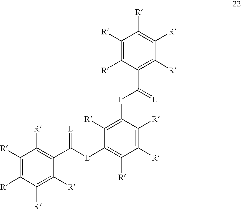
C1([R])=C([R])C([R])=C([R])C(C([L]C2=C([R])C([R])=C([R])C([L]C(C3=C([R])C([R])=C([R])C([R])=C3[R])=[L])=C2[R])=[L])=C1[R]
